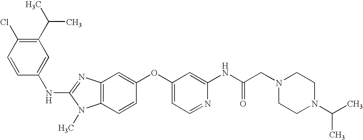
C1(C(C)C)=C(Cl)C=CC(NC2=NC3=C(N2C)C=CC(OC2=CC=NC(NC(CN4CCN(C(C)C)CC4)=O)=C2)=C3)=C1
